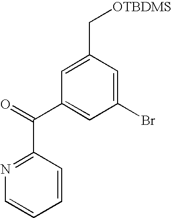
C1=CC=CC(C(C2=CC(Br)=CC(C[OTBDMS])=C2)=O)=N1
